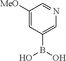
C1([MeO])=CC(B(O)O)=CN=C1
